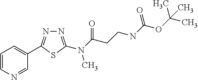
N1=C(N(C(=O)CCNC(OC(C)(C)C)=O)C)SC(C2=CC=CN=C2)=N1
